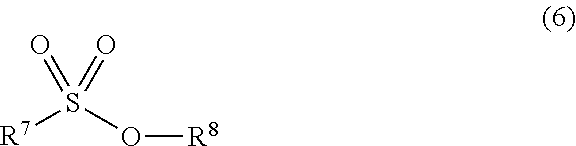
[R7]S(O[R8])(=O)=O
